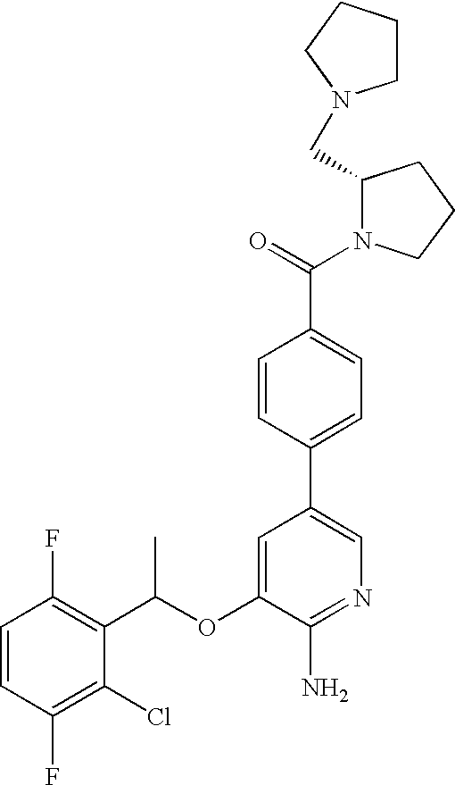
C1=CC(F)=C(C(OC2=CC(C3=CC=C(C(N4CCCC4CN4CCCC4)=O)C=C3)=CN=C2N)C)C(Cl)=C1F
